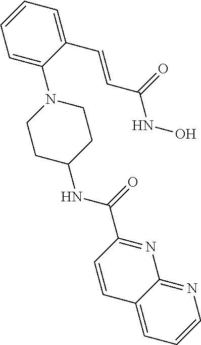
C1=C(N2CCC(NC(C3=NC4=NC=CC=C4C=C3)=O)CC2)C(C=CC(NO)=O)=CC=C1
